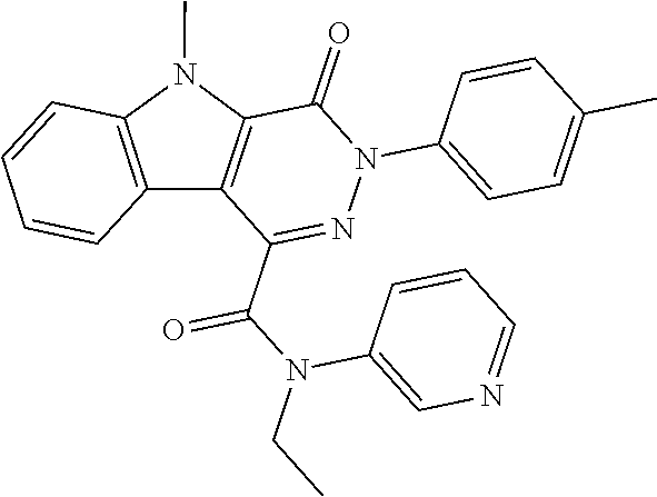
C1(=O)C2=C(C(C(N(CC)C3=CN=CC=C3)=O)=NN1C1=CC=C(C)C=C1)C1=C(N2C)C=CC=C1
